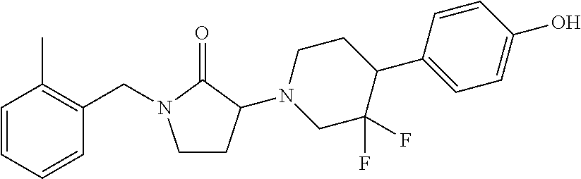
C1CC(N2CC(F)(F)C(C3=CC=C(O)C=C3)CC2)C(=O)N1CC1=C(C)C=CC=C1
